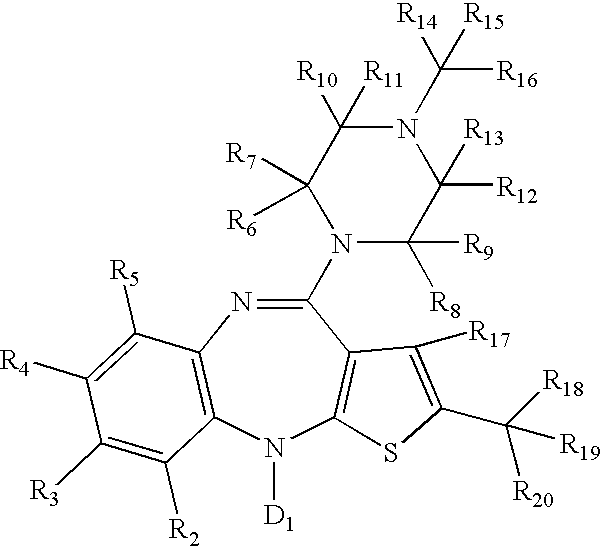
C1(N2C([R8])([R9])C([R12])([R13])N(C([R14])([R16])[R15])C([R10])([R11])C2([R7])[R6])=NC2=C(N([D1])C3=C1C([R17])=C(C([R18])([R20])[R19])S3)C([R2])=C([R3])C([R4])=C2[R5]
